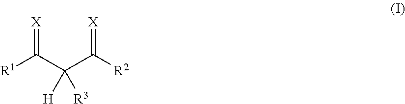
[R1]C(C(C([R2])=[X])([H])[R3])=[X]
